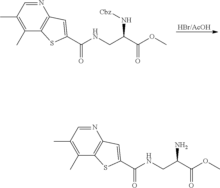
[HBr/AcOH].N1=CC(C)=C(C)C2=C1C=C(C(=O)NCC(C(OC)=O)N[Cbz])S2.N1=CC(C)=C(C)C2=C1C=C(C(=O)NCC(C(OC)=O)N)S2
